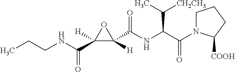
CCCNC(C1([H])C([H])(C(NC(C(N2CCCC2[COOH])=O)C(C)[CH2CH3])=O)O1)=O
